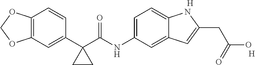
C1(C2(C(NC3=CC=C4C(=C3)C=C(CC(O)=O)N4)=O)CC2)=CC2=C(C=C1)OCO2.[H].[H]
